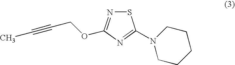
S1N=C(OCC#CC)N=C1N1CCCCC1
